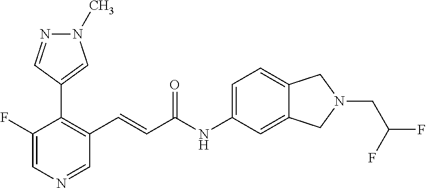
C1(F)=CN=CC(C=CC(NC2=CC=C3C(=C2)CN(CC(F)F)C3)=O)=C1C1=CN(C)N=C1
